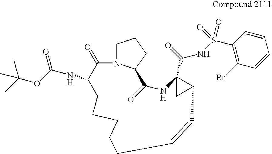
C1N2C(CC1)C(=O)NC1(C(NS(C3=C(Br)C=CC=C3)(=O)=O)=O)CC1C=CCCCCCC(NC(OC(C)(C)C)=O)C2=O
